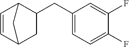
C1=CC2CC(CC3=CC=C(F)C(F)=C3)C1C2
